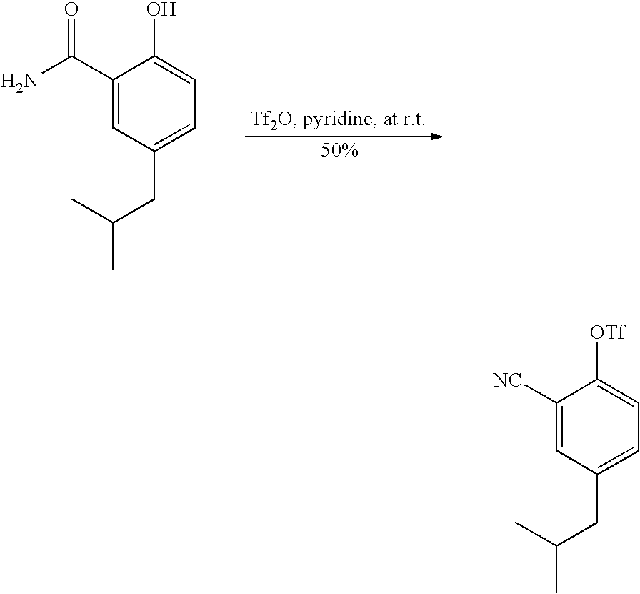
C1(C(N)=O)=CC(CC(C)C)=CC=C1O.C1([NC])=CC(CC(C)C)=CC=C1[OTf]
